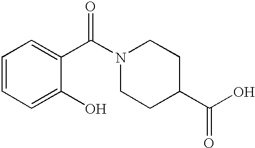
C1=CC=C(O)C(C(N2CCC(C(O)=O)CC2)=O)=C1
